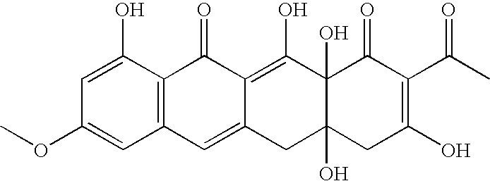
COC1=CC2=C(C(O)=C1)C(=O)C1=C(O)C3(O)C(O)(CC1=C2)CC(O)=C(C(C)=O)C3=O
